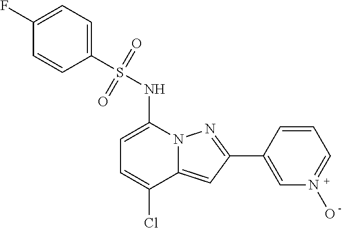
C1=C(NS(C2=CC=C(F)C=C2)(=O)=O)N2C(=CC(C3=CN(O)=CC=C3)=N2)C(Cl)=C1
